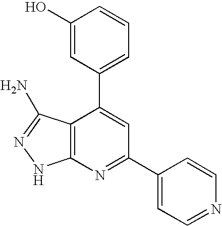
C1(O)=CC(C2=CC(C3=CC=NC=C3)=NC3=C2C(N)=NN3)=CC=C1
